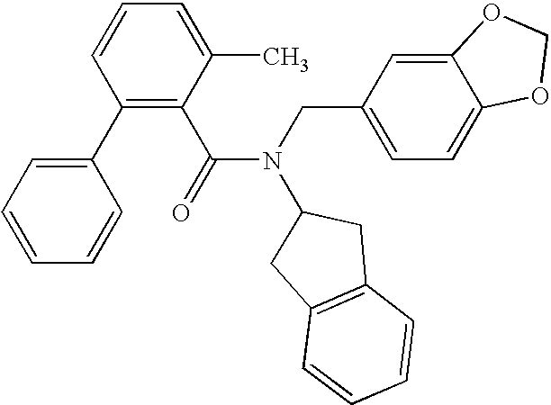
C1(C2=CC=CC=C2)=C(C(N(CC2=CC=C3C(=C2)OCO3)C2CC3=C(C2)C=CC=C3)=O)C(C)=CC=C1
